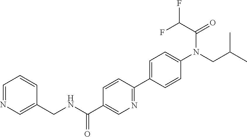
C(C1=CN=C(C2=CC=C(N(CC(C)C)C(C(F)F)=O)C=C2)C=C1)(NCC1=CN=CC=C1)=O
